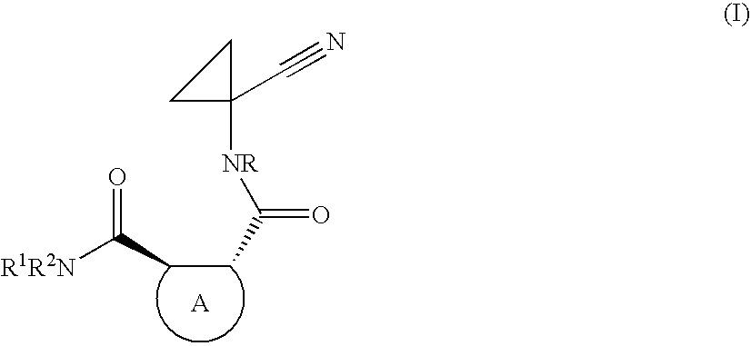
[R1R2N]C(CCC([NR]C1(C#N)CC1)=O)=O
